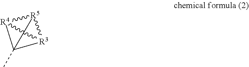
CC12C34[R5]([R4]13)[R3]24
